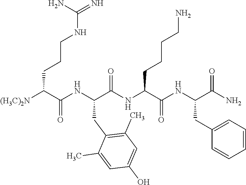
[(H3C)2N]C(C(NC(C(NC(C(NC(C(N)=O)CC1=CC=CC=C1)=O)CCCCN)=O)CC1=C(C)C=C(O)C=C1C)=O)CCCNC(=N)N
